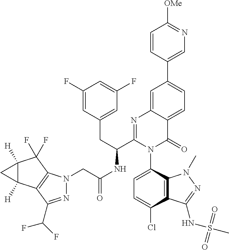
C12([H])C([H])(C3=C(C1(F)F)N(CC(NC(C1=NC4=CC(C5=CN=C([OMe])C=C5)=CC=C4C(=O)N1C1=CC=C(Cl)C4=C1N(C)N=C4NS(C)(=O)=O)CC1=CC(F)=CC(F)=C1)=O)N=C3C(F)F)C2
